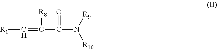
[R1]C=C(C(N([R9])[R10])=O)[R8]
